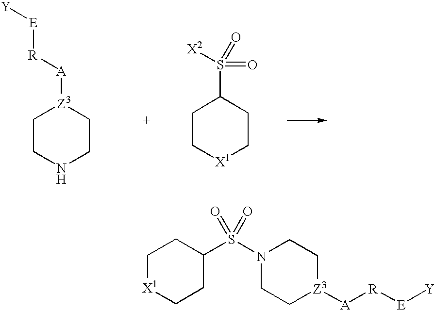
[X1]1CCC(S(N2CC[Z3]([A][R][E][Y])CC2)(=O)=O)CC1.C1CNCC[Z3]1[A][R][E][Y].C1C[X1]CCC1S([X2])(=O)=O
